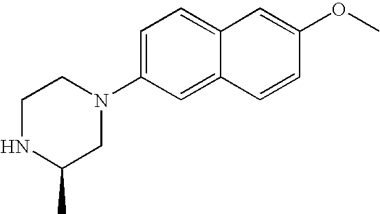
C1NC(C)CN(C2=CC=C3C(=C2)C=CC(OC)=C3)C1
